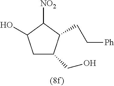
C1C(CO)C(CC[Ph])C([NO2])C1O
